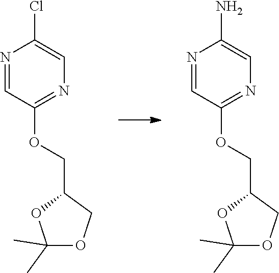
N1=CC(OCC2OC(C)(C)OC2)=NC=C1Cl.N1=CC(OCC2OC(C)(C)OC2)=NC=C1N
